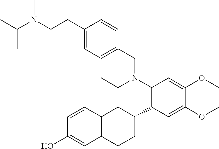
C(CC1=CC=C(CN(C2=C(C3CC4=C(CC3)C=C(O)C=C4)C=C(OC)C(OC)=C2)CC)C=C1)N(C(C)C)C
